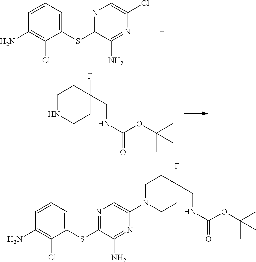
C1=CC=C(SC2=NC=C(Cl)N=C2N)C(Cl)=C1N.C1NCCC(F)(CNC(=O)OC(C)(C)C)C1.C1CC(F)(CNC(=O)OC(C)(C)C)CCN1C1=CN=C(SC2=CC=CC(N)=C2Cl)C(N)=N1
